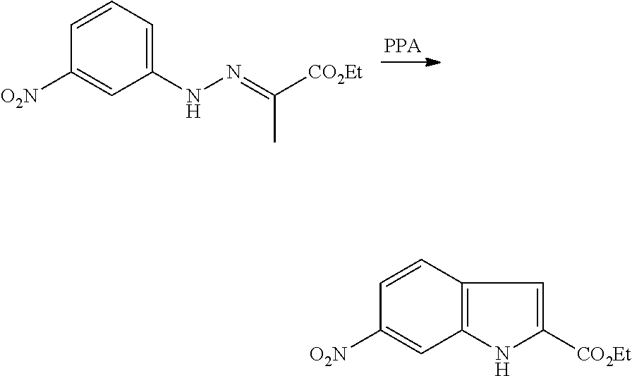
C1=CC=C(NN=C(C)[CO2Et])C=C1[O2N].C1=CC2=C(C=C1[O2N])NC([CO2Et])=C2
